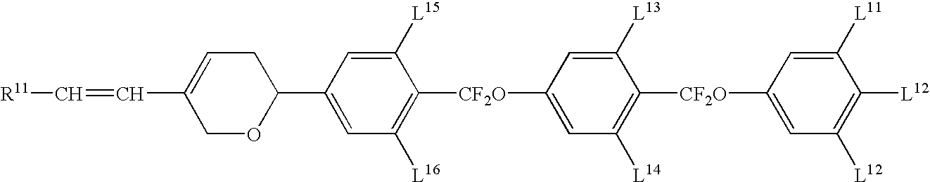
[R11]C=CC1=CCC(C2=CC([L16])=C([CF2O]C3=CC([L14])=C([CF2O]C4=CC([L12])=C([L12])C([L11])=C4)C([L13])=C3)C([L15])=C2)OC1
